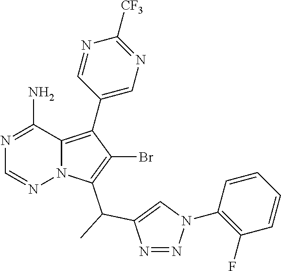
N1=C(N)C2=C(C3=CN=C([CF3])N=C3)C(Br)=C(C(C3=CN(C4=C(F)C=CC=C4)N=N3)C)N2N=C1
